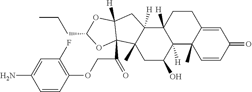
C1CC2([H])C([H])(C3(C)C1=CC(=O)C=C3)C(O)CC1(C)C2([H])CC2([H])C1(C(COC1=C(F)C=C(N)C=C1)=O)OC(CCC)O2
